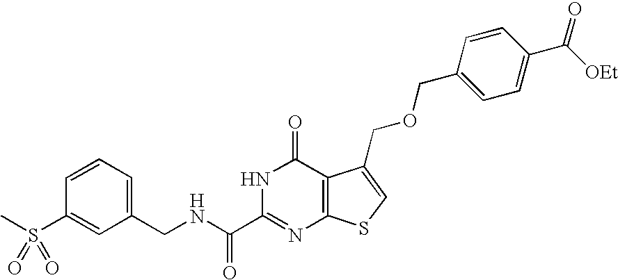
C1(CNC(C2=NC3=C(C(=O)N2)C(COCC2=CC=C(C([OEt])=O)C=C2)=CS3)=O)=CC=CC(S(C)(=O)=O)=C1
